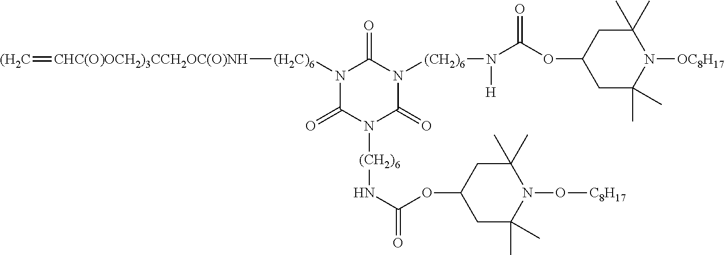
N1([(H2C)6][CHC(O)OCH2)3CCH2OC(O)NH]=[(H2C])C(=O)N([(CH2)6]NC(=O)OC2CC(C)(C)N(O[C8H17])C(C)(C)C2)C(=O)N([(CH2)6]N(C(OC2CC(C)(C)N([OC8H17])C(C)(C)C2)=O)[H])C1=O
